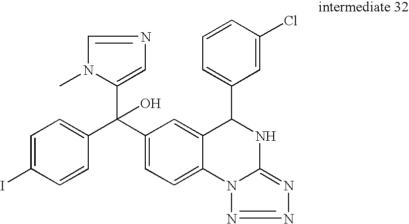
C1=C(I)C=CC(C(C2=CC=C3C(=C2)C(C2=CC=CC(Cl)=C2)NC2=NN=NN32)(C2=CN=CN2C)O)=C1
